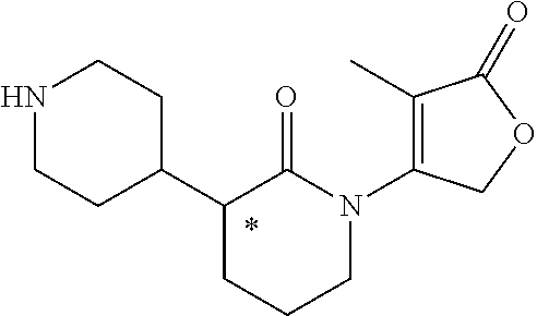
N1CCC(C2CCCN(C3=C(C)C(=O)OC3)C2=O)CC1
